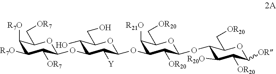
O1C(C[OR7])C([R7O])C([R7O])C([OR7])C1OC1C([Y])C(OC2C([OR20])C(OC3C([R20O])C([OR20])C([OR])OC3C[OR20])OC(C[OR20])C2[R21O])OC(CO)C1O
